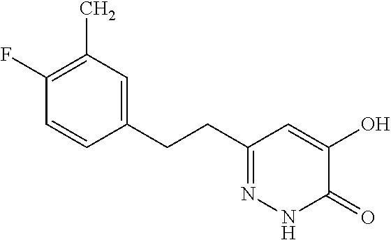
C1(F)=C(C)C=C(CCC2=NNC(=O)C(O)=C2)C=C1
